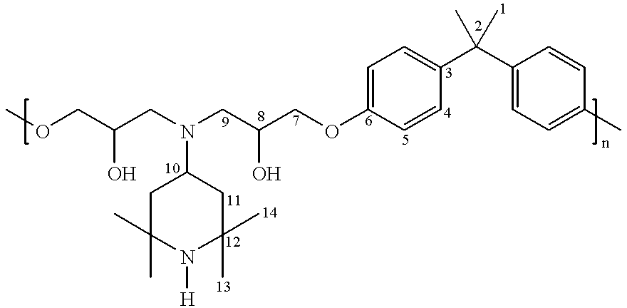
C1(C(C2=CC=C(OCC(CN(CC(COC)O)C3CC(C)(C)N([H])C(C)(C)C3)O)C=C2)(C)C)=CC=C(C)C=C1
